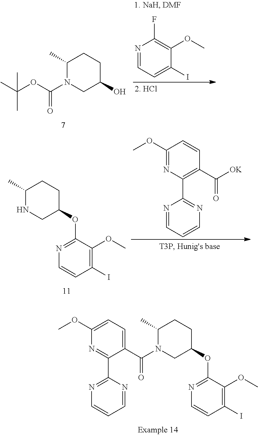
C1(C)N(C(OC(C)(C)C)=O)CC(O)CC1.N1=CC=C(I)C(OC)=C1F.C1(C)NCC(OC2=NC=CC(I)=C2OC)CC1.C1(OC)=NC(C2=NC=CC=N2)=C(C(=O)[OK])C=C1.C1(C)N(C(=O)C2=CC=C(OC)N=C2C2=NC=CC=N2)CC(OC2=NC=CC(I)=C2OC)CC1
